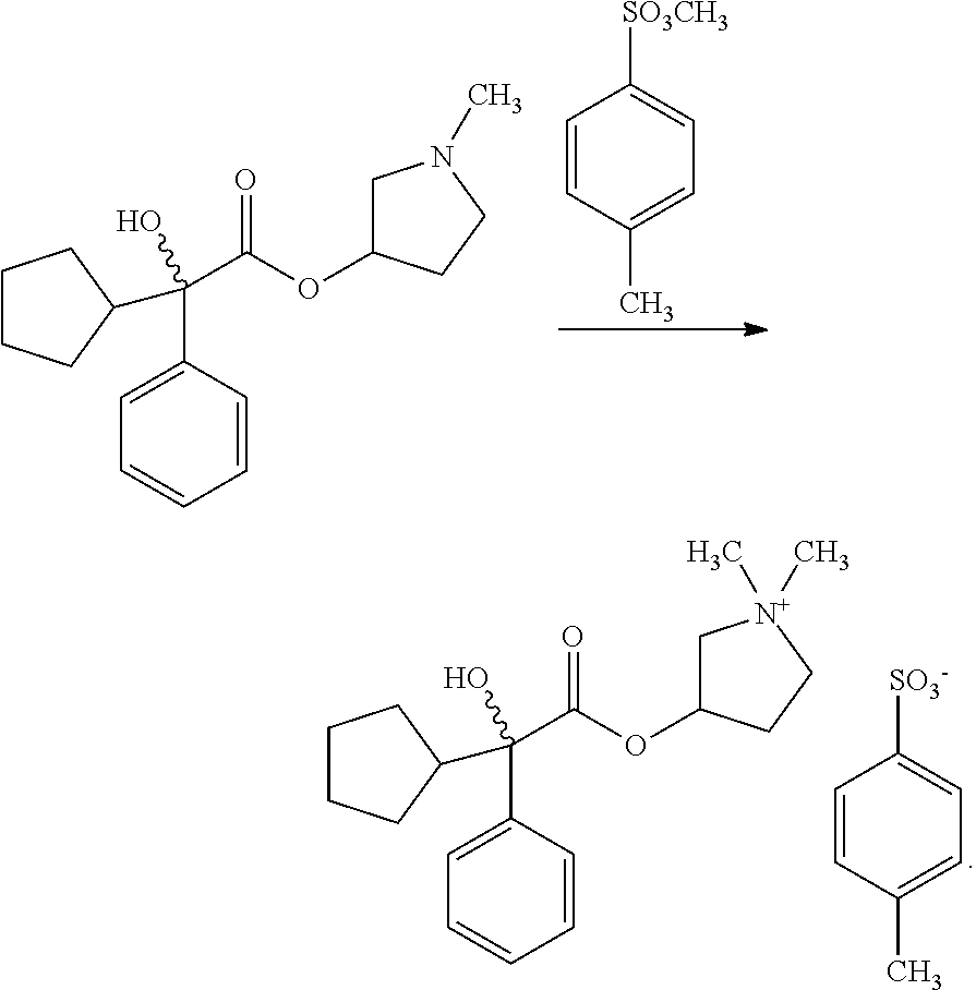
C1=CC(C)=CC=C1[SO3CH3].C1CCC(C(C2=CC=CC=C2)(C(OC2CN(C)CC2)=O)O)C1.C1=CC(C)=CC=C1[SO3-].C1CCC(C(C2=CC=CC=C2)(C(OC2C[N+](C)(C)CC2)=O)O)C1
